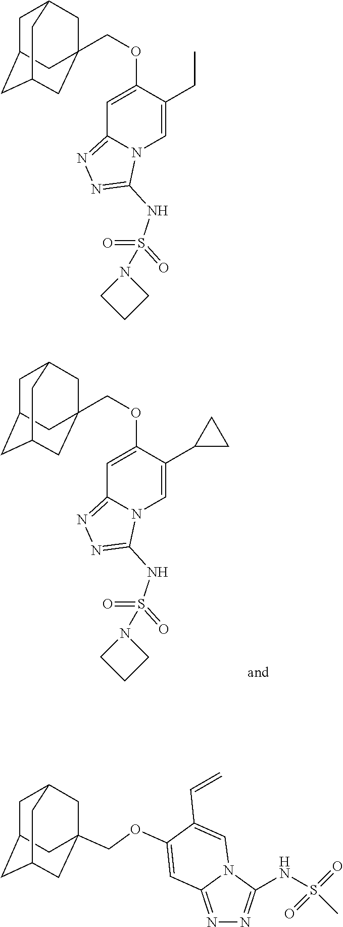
C1=C(OCC23CC4CC(CC(C2)C4)C3)C(C2CC2)=CN2C1=NN=C2NS(=O)(N1CCC1)=O.N1=C2N(C(NS(=O)(=O)C)=N1)C=C(C=C)C(OCC13CC4CC(CC(C1)C4)C3)=C2.C1=C(OCC23CC4CC(CC(C2)C4)C3)C(CC)=CN2C1=NN=C2NS(=O)(N1CCC1)=O
